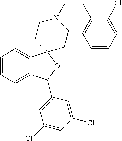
C1=C2C(=CC=C1)C1(OC2C2=CC(Cl)=CC(Cl)=C2)CCN(CCC2=CC=CC=C2Cl)CC1
